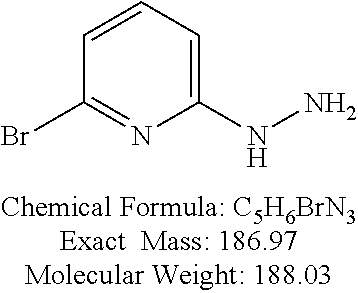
C1=CC=C(NN)N=C1Br
